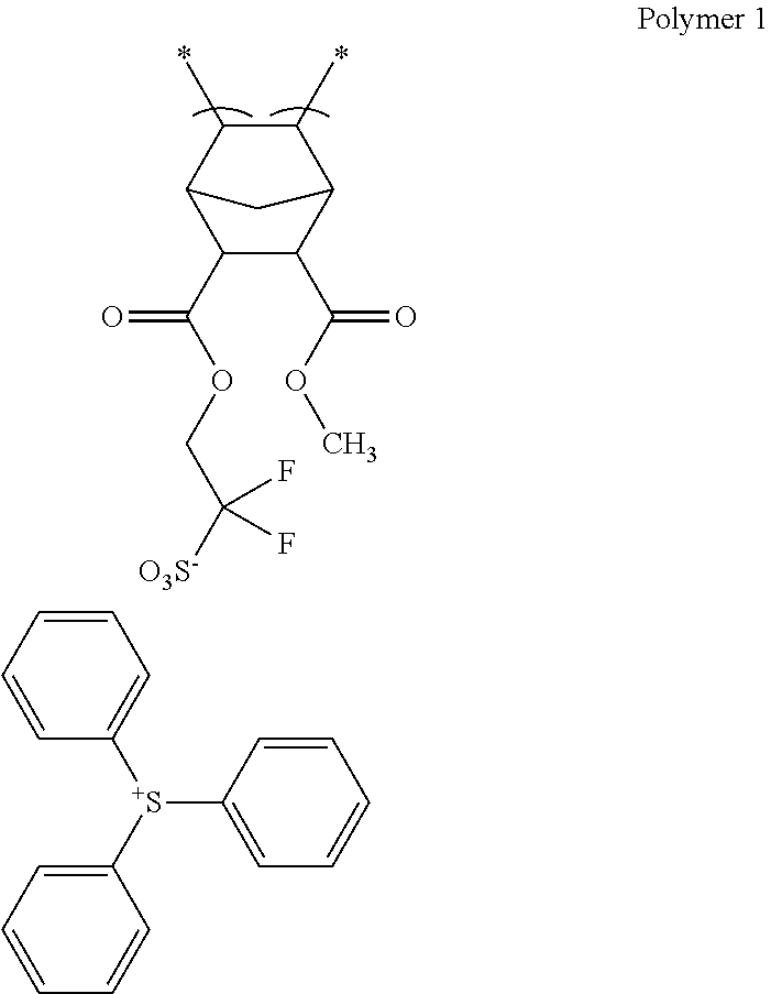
C1(C(OCC([O3S-])(F)F)=O)C(C(OC)=O)C2C(C)C(C)C1C2.C1([S+](C2=CC=CC=C2)C2=CC=CC=C2)=CC=CC=C1
